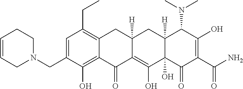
C1=C(CN2CCC=CC2)C(O)=C2C(=C1CC)CC1([H])C(=C(O)C3(O)C([H])(C1)C(N(C)C)C(O)=C(C(N)=O)C3=O)C2=O
